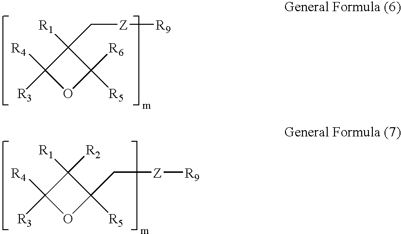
C1(C[Z][R9])([R1])C([R3])([R4])OC1([R5])[R6].C1([R2])([R1])C([R3])([R4])OC1([R5])C[Z][R9]
